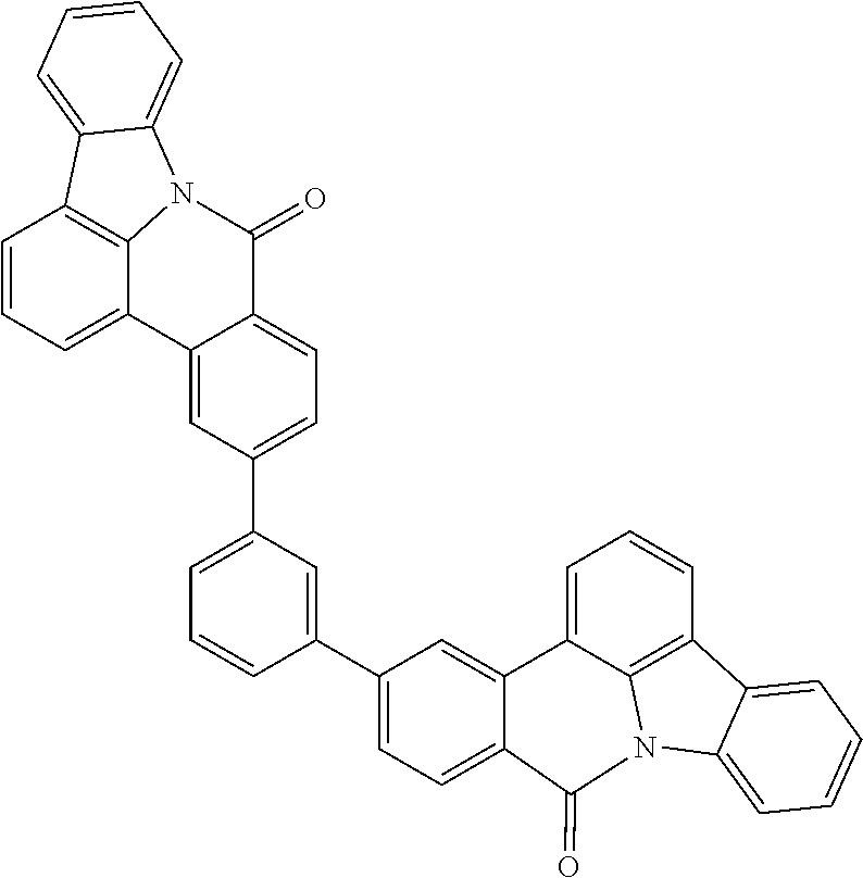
C12=CC(C3=CC=CC(C4=CC=C5C(=C4)C4=CC=CC6=C4N(C4=CC=CC=C64)C5=O)=C3)=CC=C1C(=O)N1C3=C(C=CC=C23)C2=CC=CC=C12
